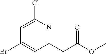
C1(Br)=CC(CC(OC)=O)=NC(Cl)=C1
